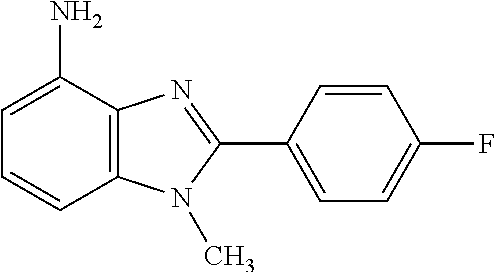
C1=CC2=C(C(N)=C1)N=C(C1=CC=C(F)C=C1)N2C
